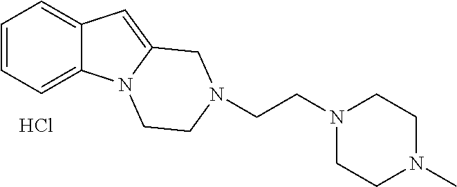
C1=CC=C2C(=C1)C=C1N2CCN(CCN2CCN(C)CC2)C1.Cl
